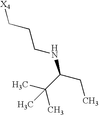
[X4]CCCNC(C(C)(C)C)CC
